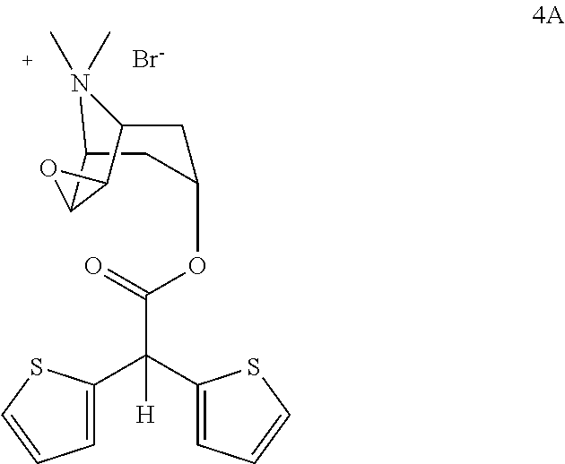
C1(C(C2=CC=CS2)([H])C(=O)OC2CC3C4C(C(C2)N3(C)C)O4)=CC=CS1.[Br-]
